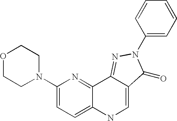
O1CCN(C2=CC=C3C(=N2)C2=NN(C4=CC=CC=C4)C(=O)C2=CN3)CC1
